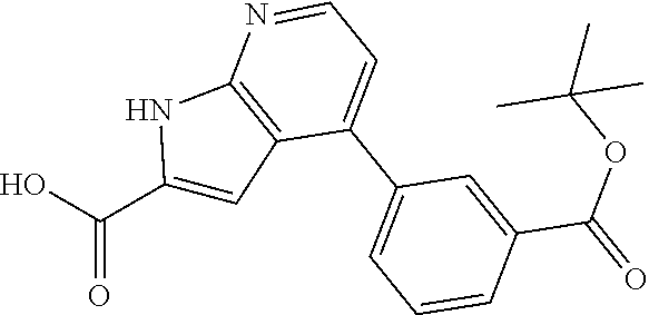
C1=NC2=C(C(C3=CC=CC(C(=O)OC(C)(C)C)=C3)=C1)C=C(C(O)=O)N2
